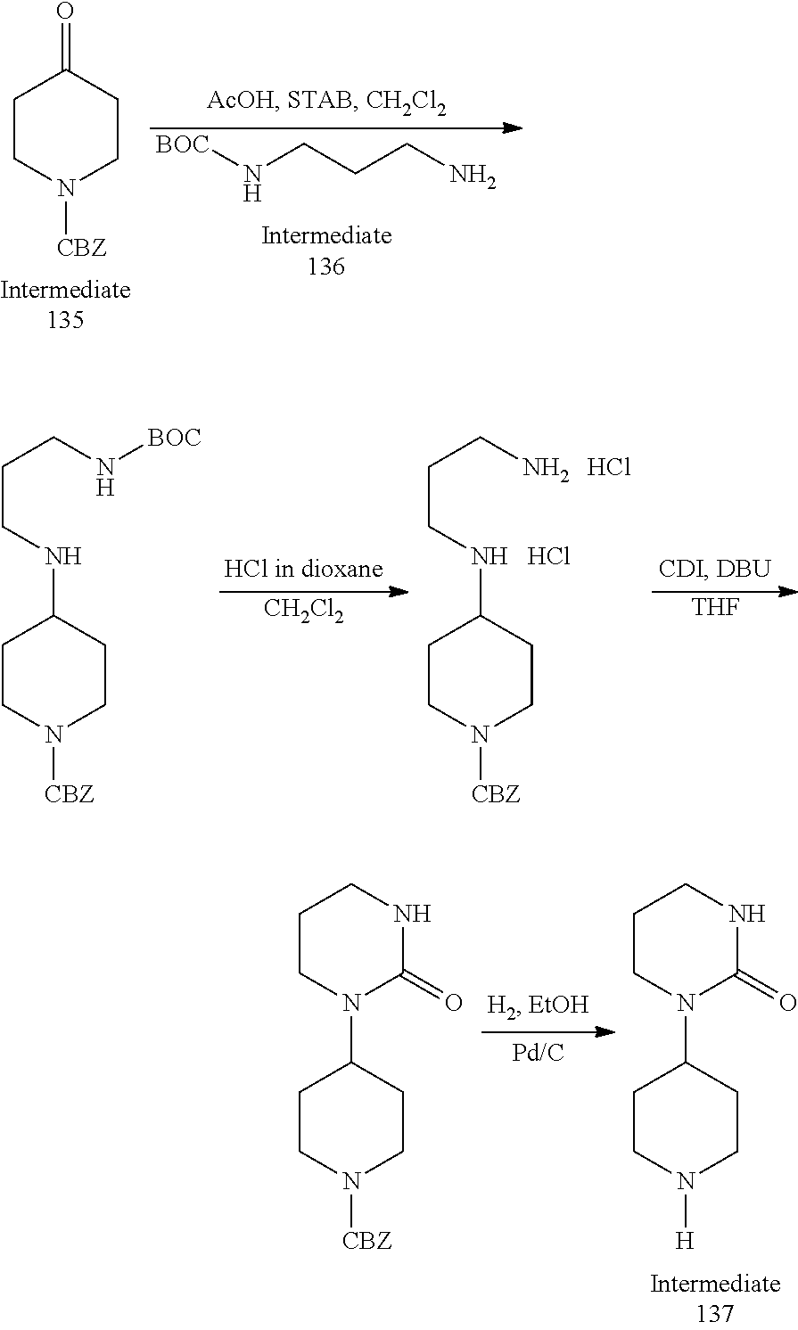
C1CN([CBZ])CCC1=O.[BOC]NCCCN.C1CN([CBZ])CCC1NCCCN[BOC].[CH2Cl2].C1CN([CBZ])CCC1NCCCN.Cl.Cl.[THF].C1CN([CBZ])CCC1N1CCCNC1=O.C1CN([H])CCC1N1CCCNC1=O
